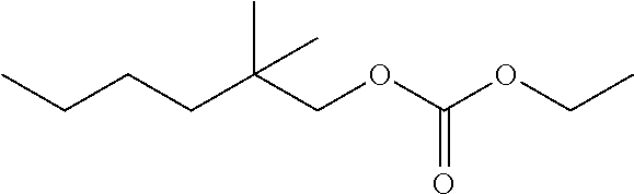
C(OC(OCC)=O)C(CCCC)(C)C
